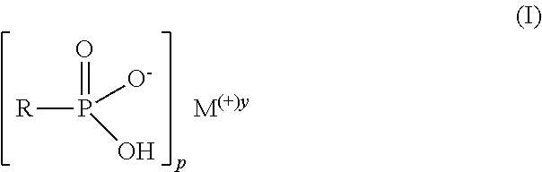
[R]P([O-])(O)=O
